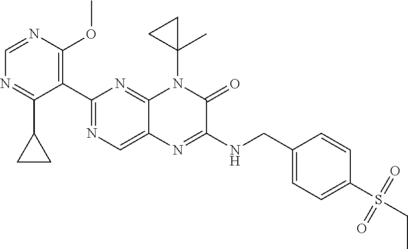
C1=NC(OC)=C(C2=NC=C3C(=N2)N(C2(C)CC2)C(=O)C(NCC2=CC=C(S(=O)(=O)CC)C=C2)=N3)C(C2CC2)=N1
